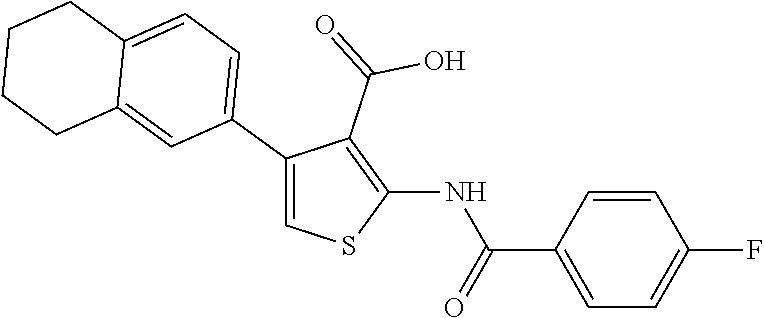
C1(C2=CC=C3C(=C2)CCCC3)=CSC(NC(C2=CC=C(F)C=C2)=O)=C1C(=O)O
